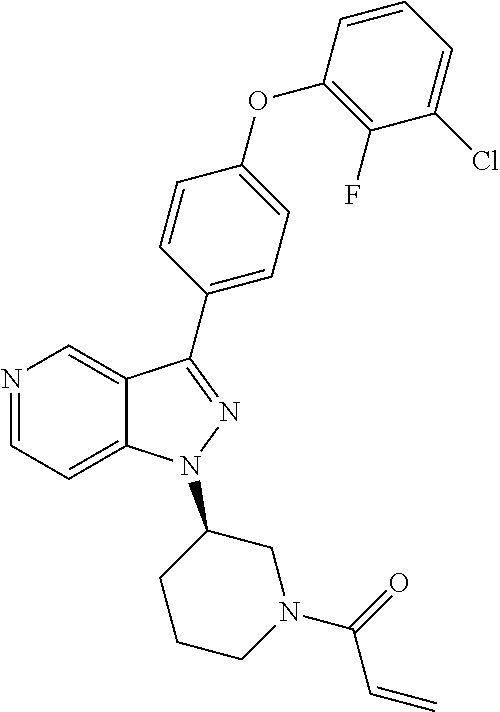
N1=CC=C2C(=C1)C(C1=CC=C(OC3=C(F)C(Cl)=CC=C3)C=C1)=NN2C1CCCN(C(=O)C=C)C1
